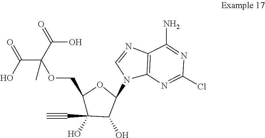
C(C(C(=O)O)(C)OCC1C(O)(C#C)C(O)C(N2C3=C(N=C2)C(N)=NC(Cl)=N3)O1)(O)=O
